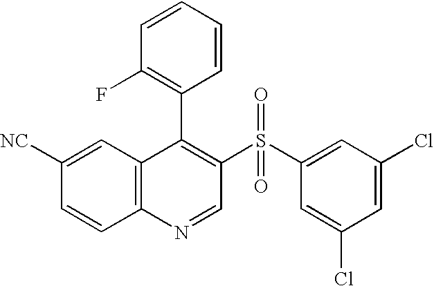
C12=C(C=C([NC])C=C1)C(C1=C(F)C=CC=C1)=C(S(C1=CC(Cl)=CC(Cl)=C1)(=O)=O)C=N2
